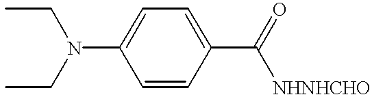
C1=CC(C([NHNHCHO])=O)=CC=C1N(CC)CC
